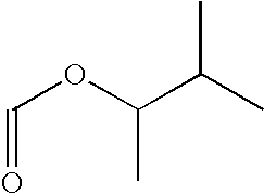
C(=O)OC(C(C)C)C
